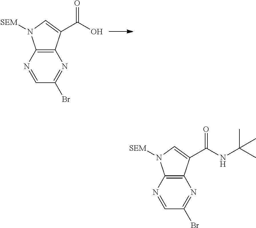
C1=NC2=C(N=C1Br)C(C(O)=O)=CN2[SEM].C1=NC2=C(N=C1Br)C(C(NC(C)(C)C)=O)=CN2[SEM]
